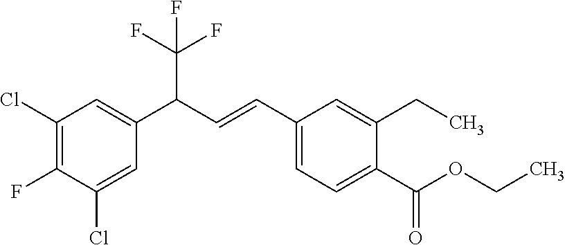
C1(Cl)=C(F)C(Cl)=CC(C(C=CC2=CC=C(C(OCC)=O)C(CC)=C2)C(F)(F)F)=C1
